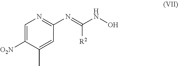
C1=C([O2N])C(C)=CC(N=C(NO)[R2])=N1
